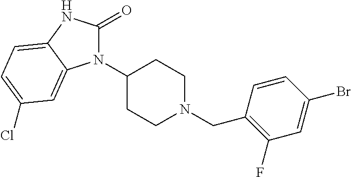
N1(C2CCN(CC3=C(F)C=C(Br)C=C3)CC2)C(=O)NC2=CC=C(Cl)C=C12
